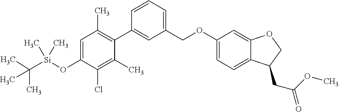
C1=C(O[Si](C(C)(C)C)(C)C)C(Cl)=C(C)C(C2=CC(COC3=CC=C4C(=C3)OCC4CC(OC)=O)=CC=C2)=C1C
